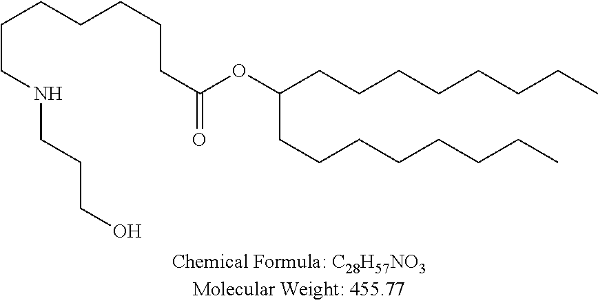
C(CNCCCO)CCCCCC(=O)OC(CCCCCCCC)CCCCCCCC
